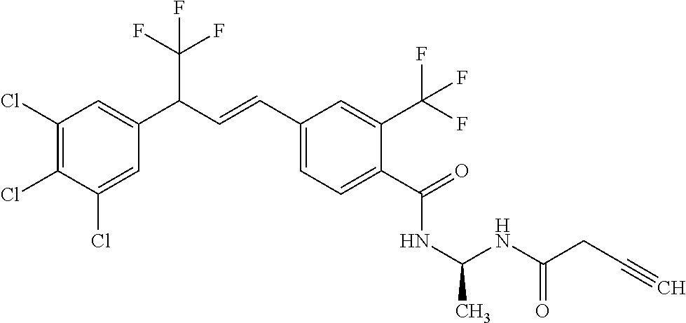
C1(Cl)=C(Cl)C(Cl)=CC(C(C=CC2=CC=C(C(=O)NC(NC(CC#C)=O)C)C(C(F)(F)F)=C2)C(F)(F)F)=C1
